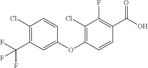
C1(Cl)=C(C(F)(F)F)C=C(OC2=C(Cl)C(F)=C(C(O)=O)C=C2)C=C1
